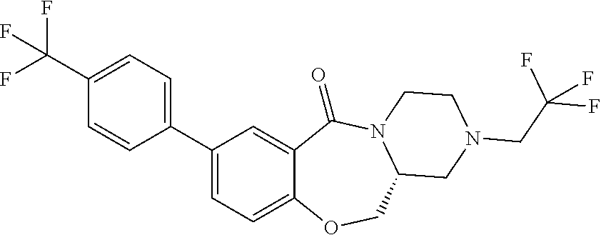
C1(C2=CC=C(C(F)(F)F)C=C2)=CC=C2C(=C1)C(=O)N1C(CO2)CN(CC(F)(F)F)CC1
